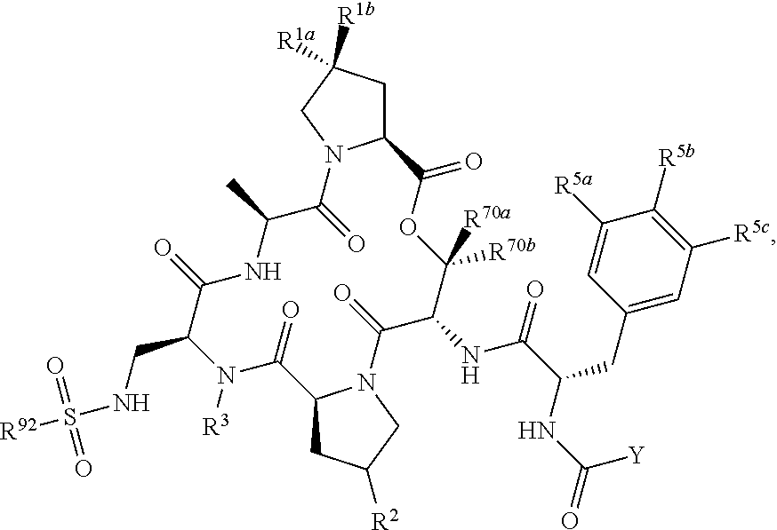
C1C([R1a])([R1b])CN2C1C(=O)OC([R70b])([R70a])C(NC(=O)C(NC(=O)[Y])CC1=CC([R5c])=C([R5b])C([R5a])=C1)C(=O)N1C(CC([R2])C1)C(=O)N([R3])C(CNS(=O)(=O)[R92])C(=O)NC(C)C2=O
